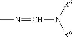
N(=CN([R6])[R6])C
